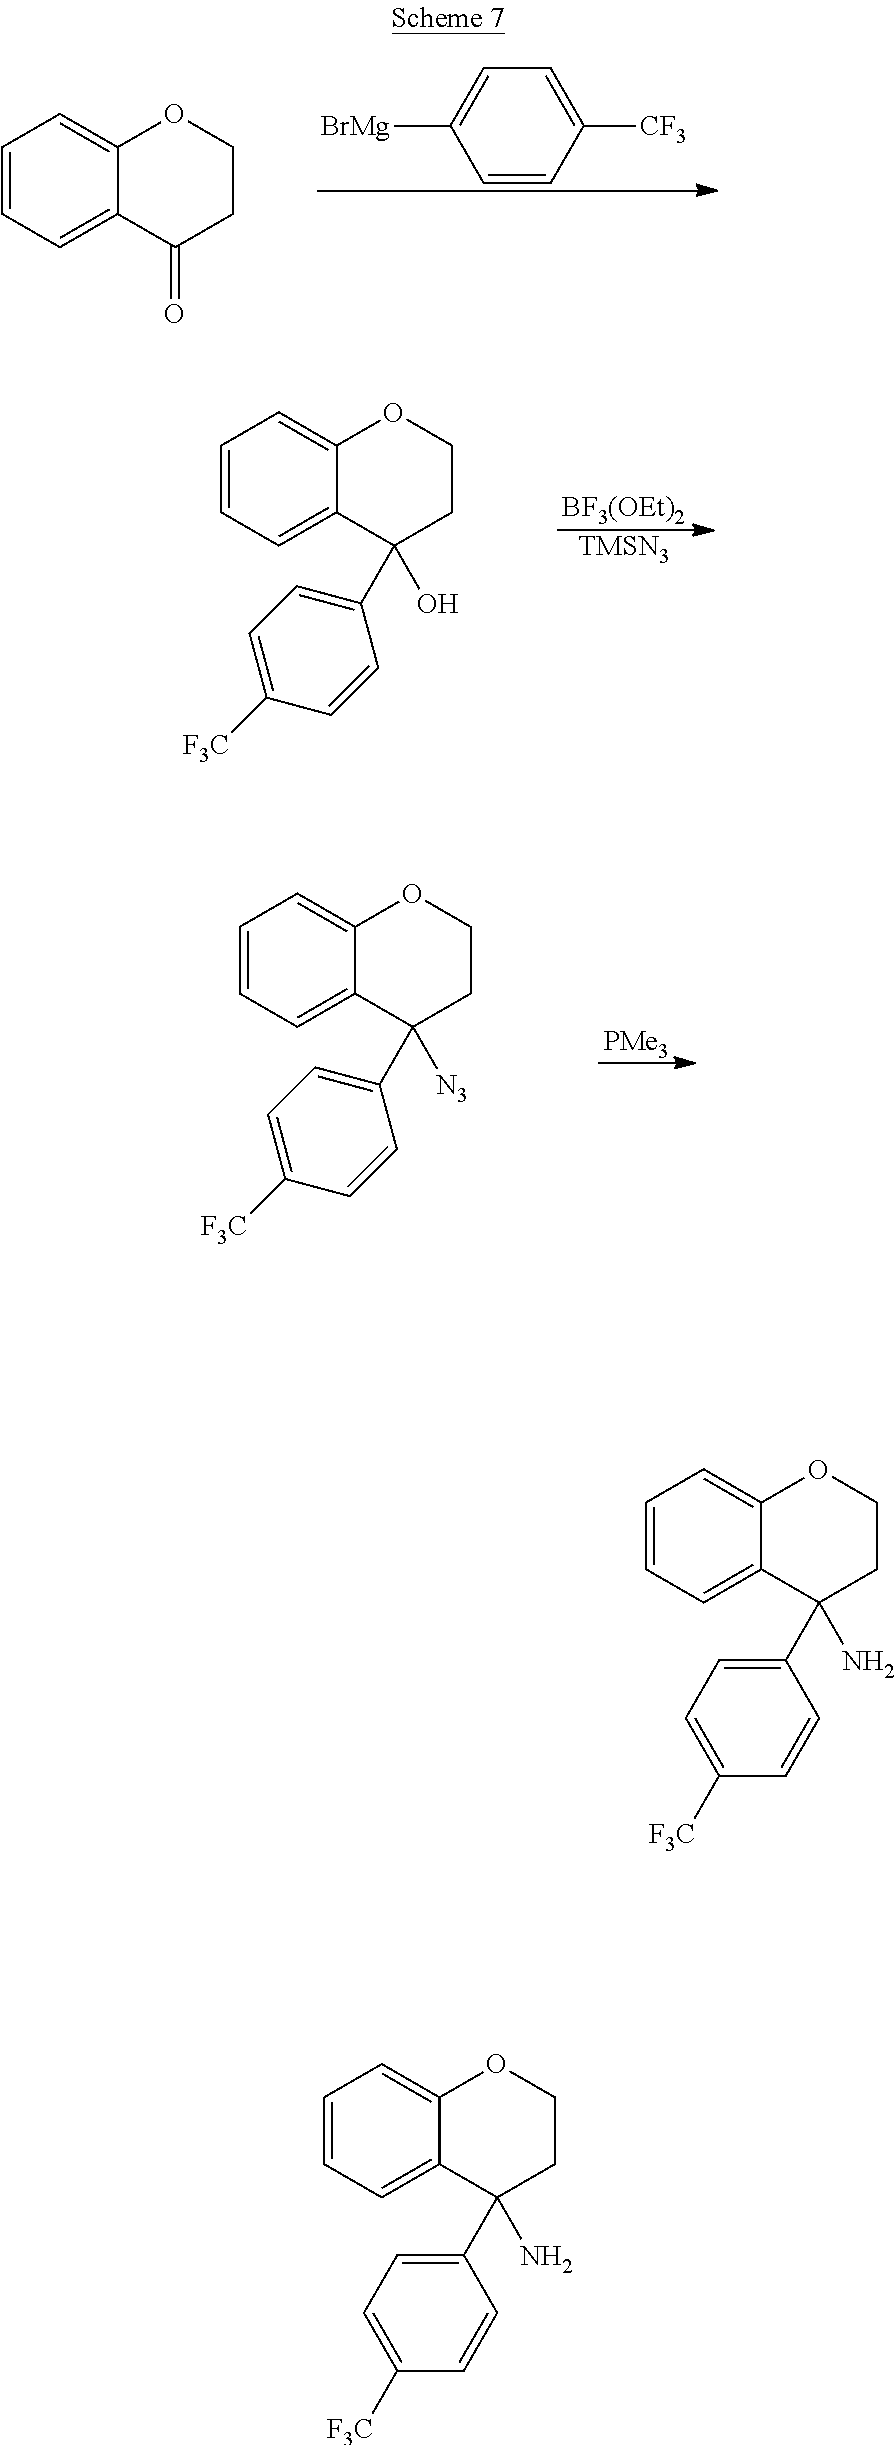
C1=CC=C2C(=C1)OCCC2=O.C1=CC([CF3])=CC=C1[BrMg].C1=CC=C2C(=C1)OCCC2(O)C1=CC=C([F3C])C=C1.[BF3(OEt)2].[TMSN3].C1=CC=C2C(=C1)OCCC2([N3])C1=CC=C([F3C])C=C1.[PMe3].C1=CC=C2C(=C1)OCCC2(C1=CC=C([F3C])C=C1)N.C1=CC=C2C(=C1)OCCC2(C1=CC=C([F3C])C=C1)N
